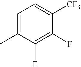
C1=C(C)C(F)=C(F)C([CF3])=C1
